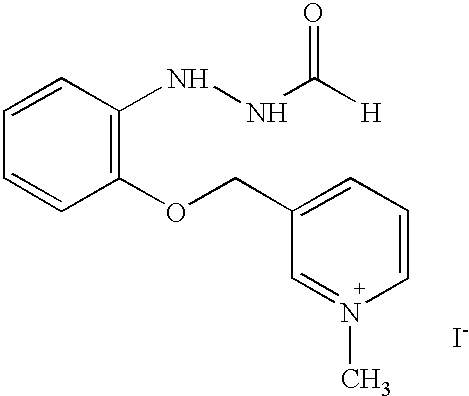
[I-].C1=CC(OCC2=CC=CN(C)=C2)=C(NNC([H])=O)C=C1
